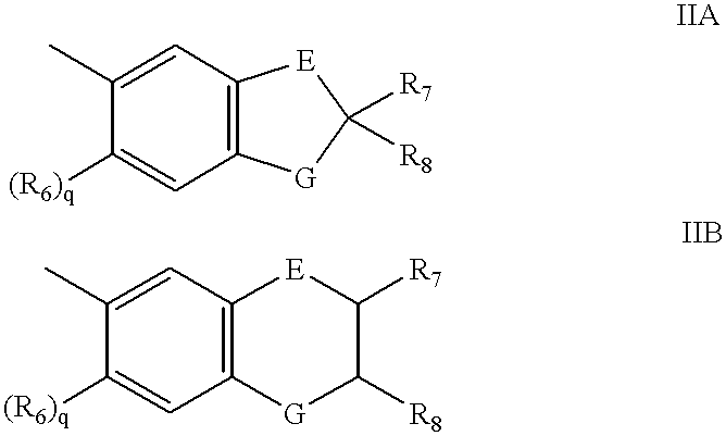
C1(C)=CC2=C(C=C1[(R6)q])[G]C([R7])([R8])[E]2.C1(C)=CC2=C(C=C1[(R6)q])[G]C([R8])C([R7])[E]2
